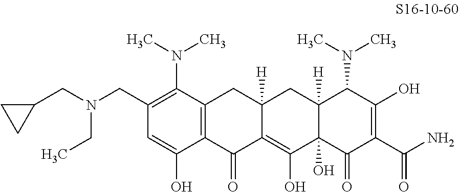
C1=C(O)C2=C(C(N(C)C)=C1CN(CC1CC1)CC)CC1([H])C(=C(O)C3(O)C([H])(C1)C(N(C)C)C(O)=C(C(N)=O)C3=O)C2=O
